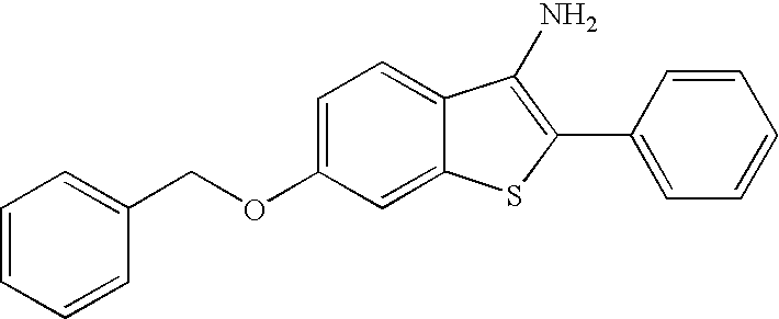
C1(C2=CC=CC=C2)=C(N)C2=CC=C(OCC3=CC=CC=C3)C=C2S1
